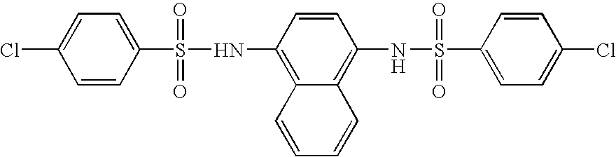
C1=CC(S(NC2=C3C(=C(NS(C4=CC=C(Cl)C=C4)(=O)=O)C=C2)C=CC=C3)(=O)=O)=CC=C1Cl
